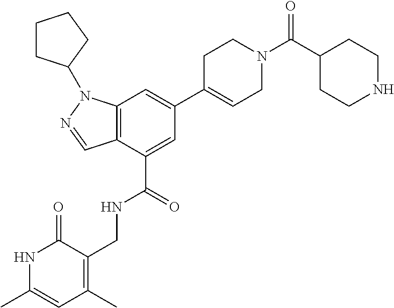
C12=C(C(C(=O)NCC3=C(C)C=C(C)NC3=O)=CC(C3=CCN(C(C4CCNCC4)=O)CC3)=C1)C=NN2C1CCCC1
